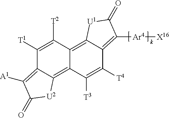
C1([T1])=C([T2])C2=C3C(=C([Ar4][X16])C(=O)[U1]3)C([T4])=C([T3])C2=C2C1=C([A1])C(=O)[U2]2
